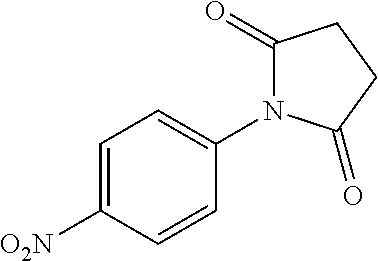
C1=C([O2N])C=CC(N2C(=O)CCC2=O)=C1
